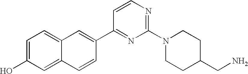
C1=C(O)C=C2C(=C1)C=C(C1=NC(N3CCC(CN)CC3)=NC=C1)C=C2
